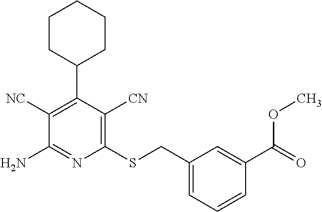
C1CC(C2=C([NC])C(N)=NC(SCC3=CC=CC(C(=O)OC)=C3)=C2[CN])CCC1
